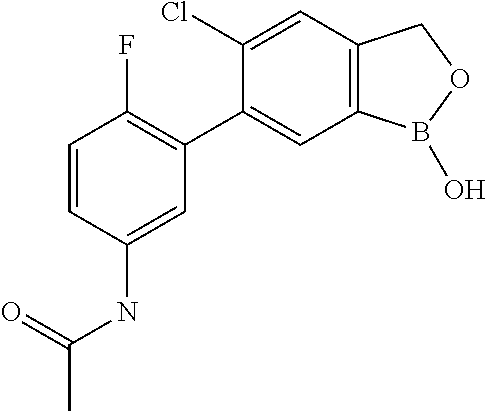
C1=CC(NC(C)=O)=CC(C2=CC3=C(C=C2Cl)COB3O)=C1F
